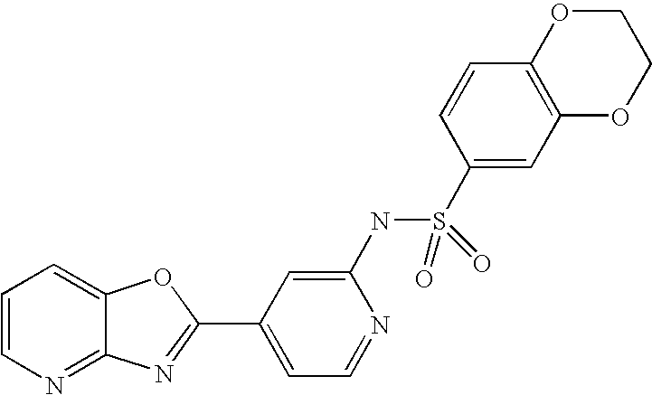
C12=NC=CC=C1OC(C1=CC=NC(NS(C3=CC4=C(C=C3)OCCO4)(=O)=O)=C1)=N2
